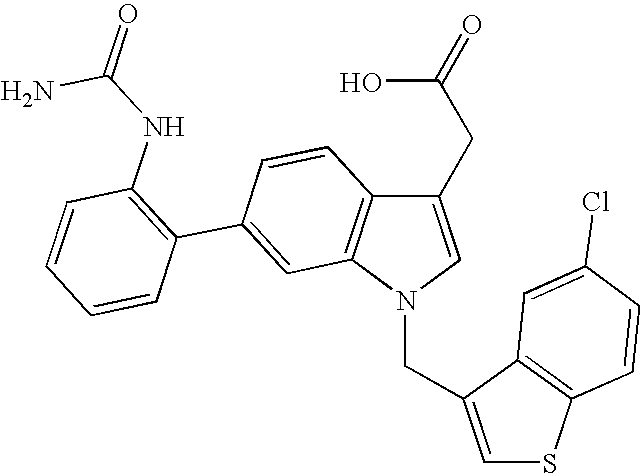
C1(CC(O)=O)=CN(CC2=CSC3=C2C=C(Cl)C=C3)C2=C1C=CC(C1=C(NC(=O)N)C=CC=C1)=C2
